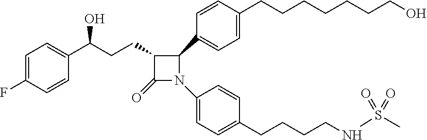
C1=C(F)C=CC(C(CCC2C(=O)N(C3=CC=C(CCCCNS(C)(=O)=O)C=C3)C2C2=CC=C(CCCCCCCO)C=C2)O)=C1
